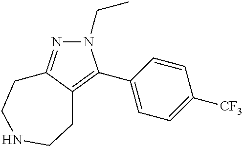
N1(CC)N=C2C(=C1C1=CC=C([CF3])C=C1)CCNCC2
